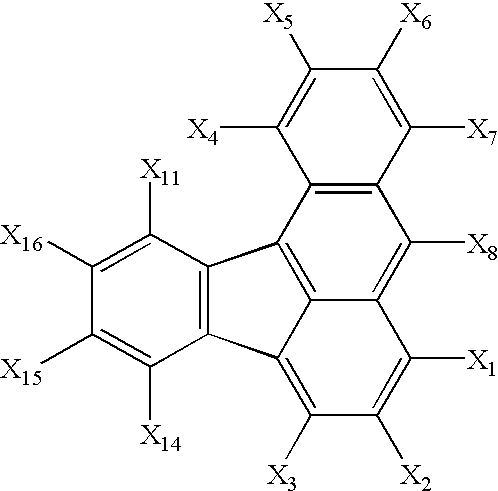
C12=C(C([X11])=C([X16])C([X15])=C1[X14])C1=C3C(=C([X8])C4=C1C([X4])=C([X5])C([X6])=C4[X7])C([X1])=C([X2])C([X3])=C23
